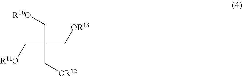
[R10O]CC(C[OR12])(C[OR13])C[R11O]
